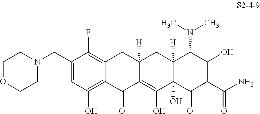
C12=C(O)C=C(CN3CCOCC3)C(F)=C1CC1([H])C(=C(O)C3(O)C([H])(C1)C(N(C)C)C(O)=C(C(N)=O)C3=O)C2=O
